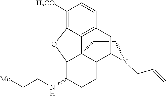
C1CN(CC=C)C2C3C14C1=C(C=CC([H3CO])=C1OC4C(NCC[Me])CC3)C2
